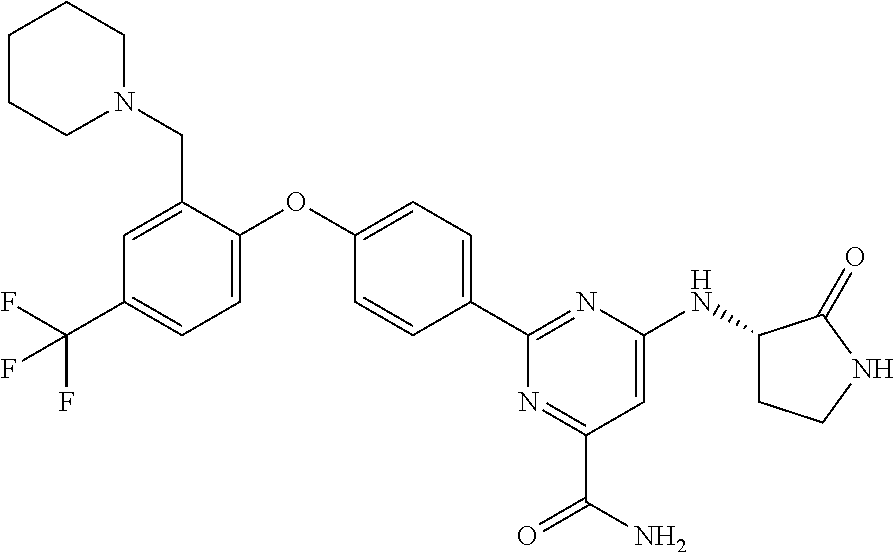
C1(C2=CC=C(OC3=CC=C(C(F)(F)F)C=C3CN3CCCCC3)C=C2)=NC(NC2CCNC2=O)=CC(C(N)=O)=N1
